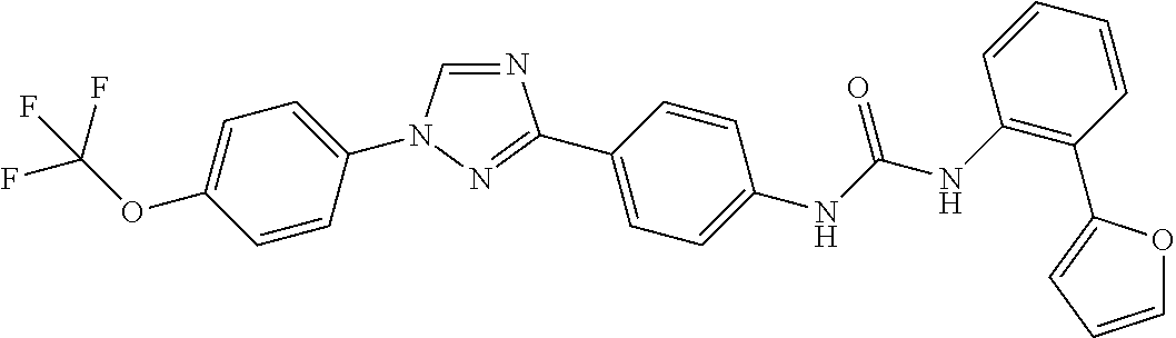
C1=C(OC(F)(F)F)C=CC(N2C=NC(C3=CC=C(NC(NC4=C(C5=CC=CO5)C=CC=C4)=O)C=C3)=N2)=C1
